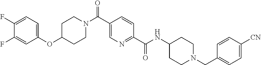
C1CN(C(C2=CN=C(C(=O)NC3CCN(CC4=CC=C([CN])C=C4)CC3)C=C2)=O)CCC1OC1=CC=C(F)C(F)=C1
